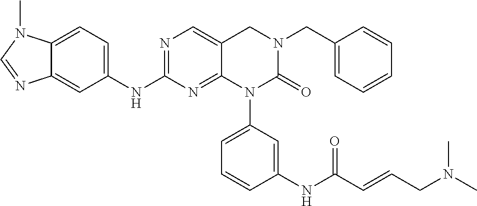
N1=C(NC2=CC=C3C(=C2)N=CN3C)N=C2C(=C1)CN(CC1=CC=CC=C1)C(=O)N2C1=CC=CC(NC(C=CCN(C)C)=O)=C1
